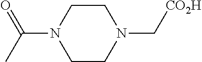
C1N(C(C)=O)CCN(C[CO2H])C1
